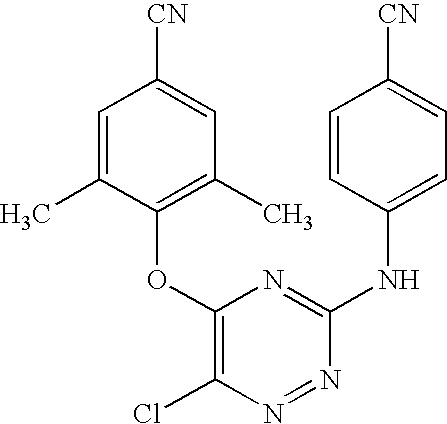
C1=C(C)C(OC2=C(Cl)N=NC(NC3=CC=C([CN])C=C3)=N2)=C(C)C=C1[CN]
